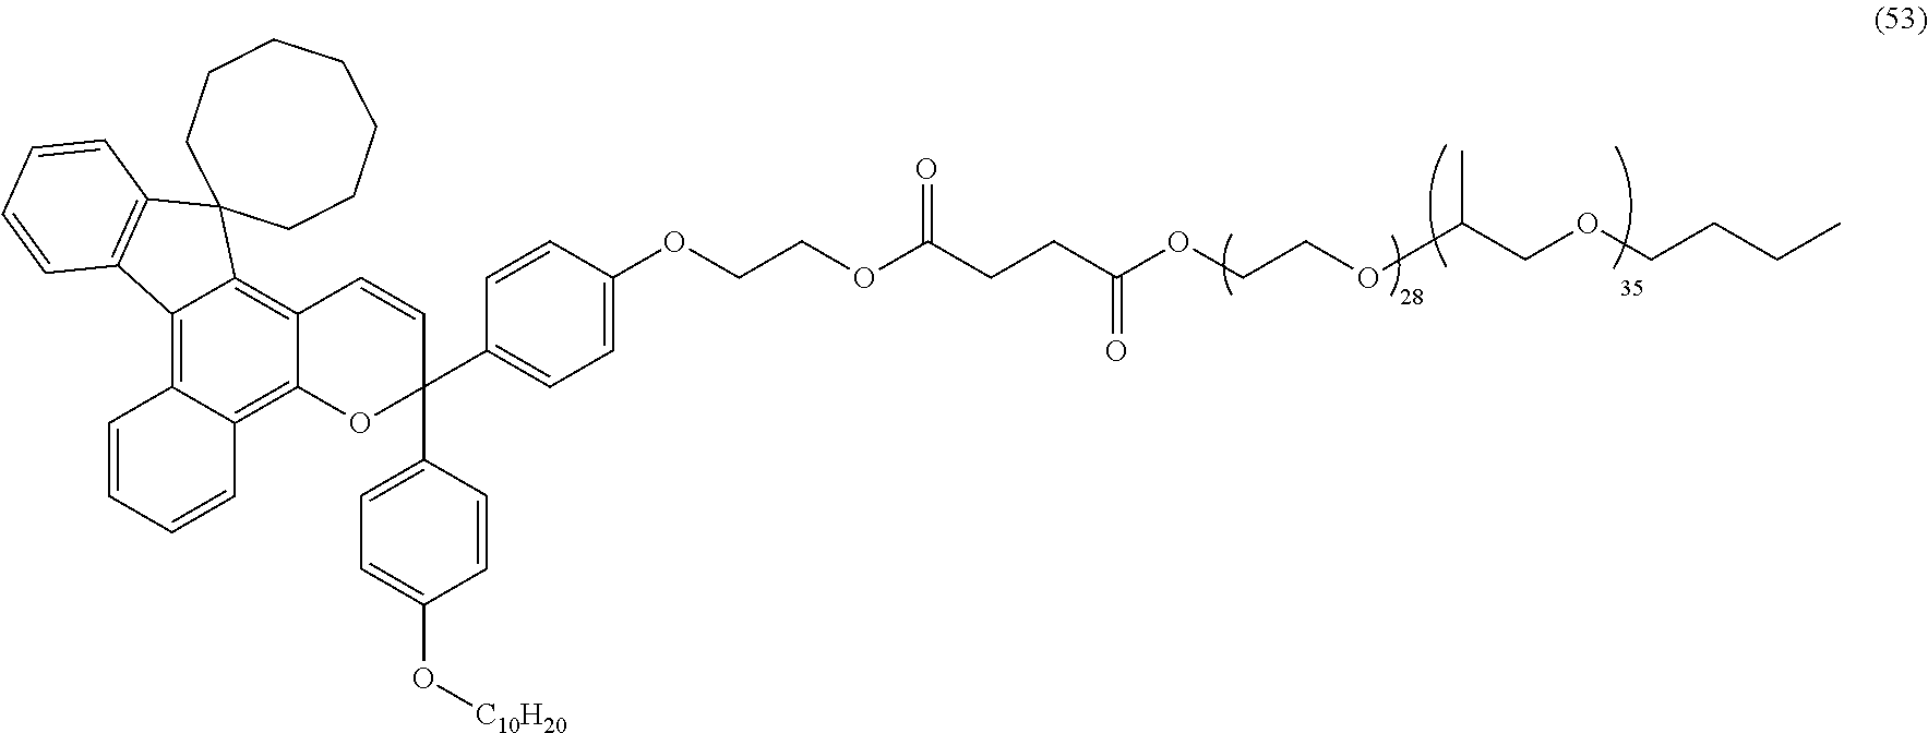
C12=C3C(=C4C(=C1C1(C5=C2C=CC=C5)CCCCCCC1)C=CC(C1=CC=C(O[C10H20])C=C1)(C1=CC=C(OCCOC(CCC(OCCOC(COCCCC)C)=O)=O)C=C1)O4)C=CC=C3
